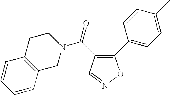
C1(C(=O)N2CCC3=C(C2)C=CC=C3)=C(C2=CC=C(C)C=C2)ON=C1
